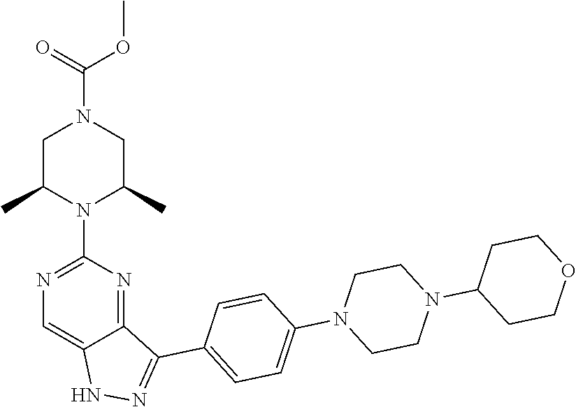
C1CN(C2=CC=C(C3=NNC4=CN=C(N5C(C)CN(C(=O)OC)CC5C)N=C43)C=C2)CCN1C1CCOCC1
